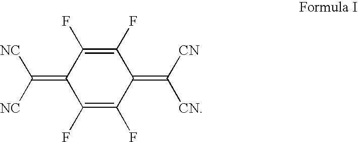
C1(F)=C(F)C(=C([NC])[NC])C(F)=C(F)C1=C([CN])[CN]
